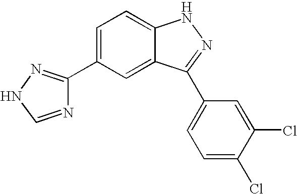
C1(C2=NNC=N2)=CC=C2C(=C1)C(C1=CC=C(Cl)C(Cl)=C1)=NN2
